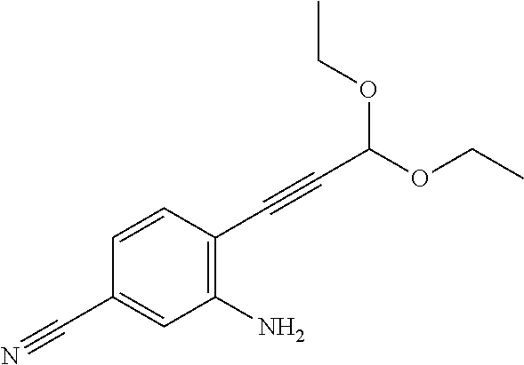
C(C(OCC)OCC)#CC1=C(N)C=C(C#N)C=C1
